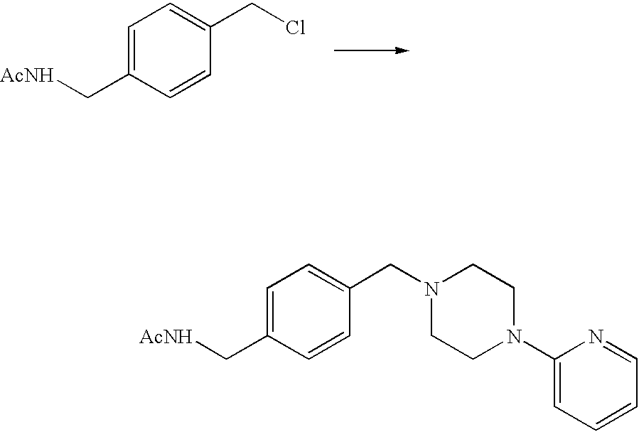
C1=C(C[AcNH])C=CC(CCl)=C1.C1=C(C[AcNH])C=CC(CN2CCN(C3=CC=CC=N3)CC2)=C1
